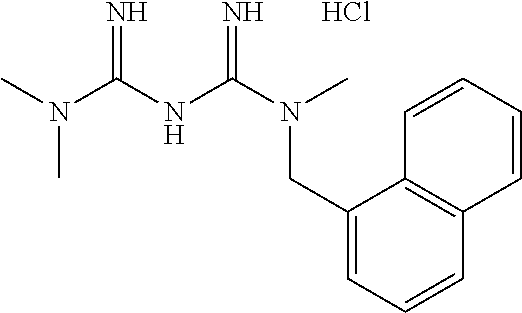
CN(C(NC(N(CC1=CC=CC2=C1C=CC=C2)C)=N)=N)C.Cl
